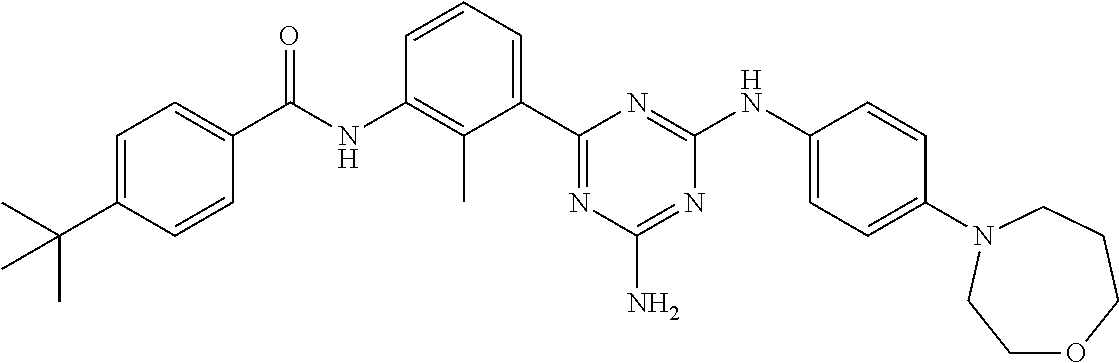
N(C1=C(C)C(C2=NC(N)=NC(NC3=CC=C(N4CCCOCC4)C=C3)=N2)=CC=C1)C(=O)C1=CC=C(C(C)(C)C)C=C1
